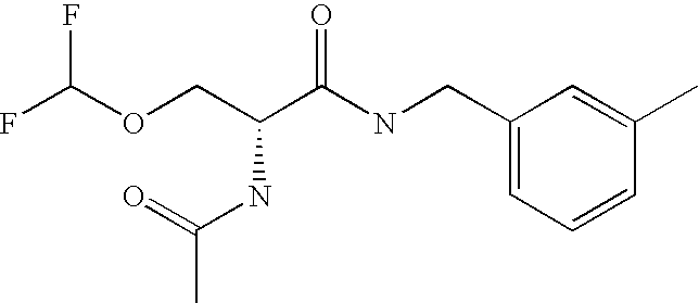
FC(OCC(C(NCC1=CC=CC(C)=C1)=O)NC(C)=O)F
